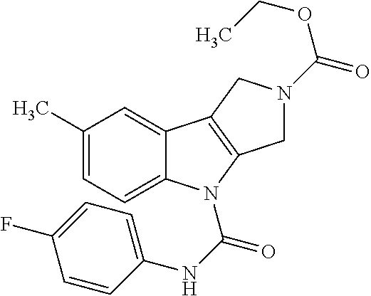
C1(C)=CC=C2C(=C1)C1=C(N2C(NC2=CC=C(F)C=C2)=O)CN(C(=O)OCC)C1
